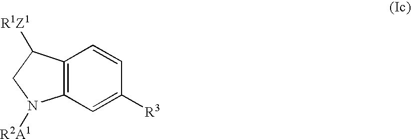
C12=C(C=C([R3])C=C1)N([R2A1])CC2[R1Z1]
